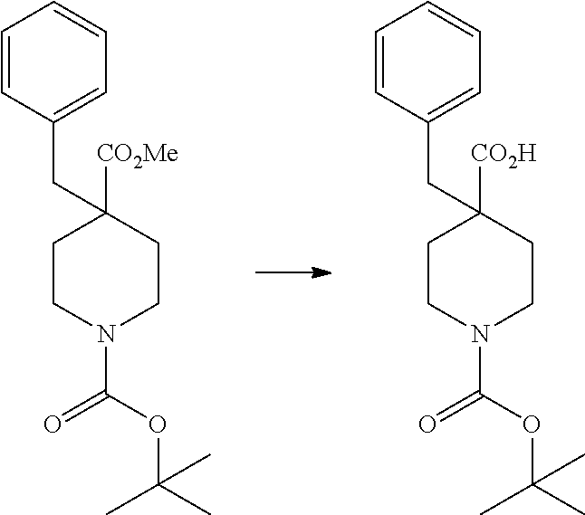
C1CN(C(=O)OC(C)(C)C)CCC1([CO2Me])CC1=CC=CC=C1.C1CN(C(=O)OC(C)(C)C)CCC1([CO2H])CC1=CC=CC=C1
